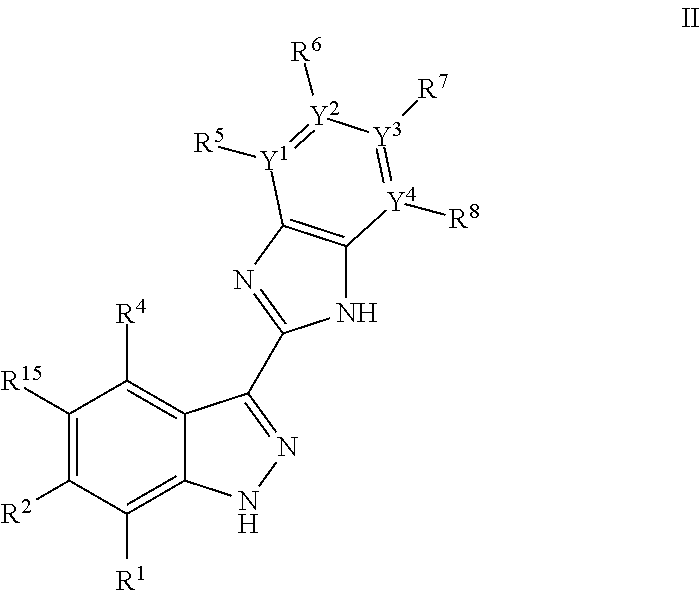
C1([R15])=C([R2])C([R1])=C2C(=C1[R4])C(C1=NC3=C(N1)[Y4]([R8])=[Y3]([R7])[Y2]([R6])=[Y1]3[R5])=NN2
